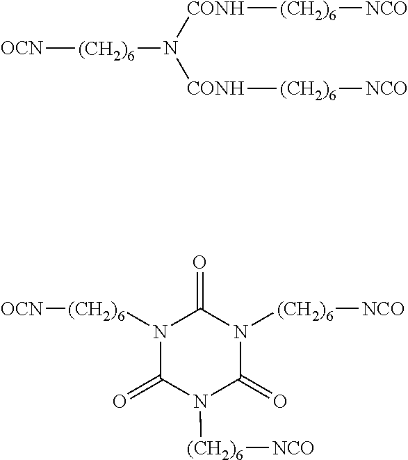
[OCN][(CH2)6]N([CONH][(CH2)6][NCO])[CONH][(CH2)6][NCO].N1([(CH2)6][OCN])C(=O)N([(CH2)6][NCO])C(=O)N([(CH2)6][NCO])C1=O
